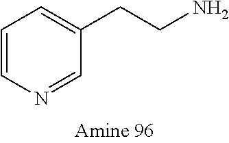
N1=CC(CCN)=CC=C1
